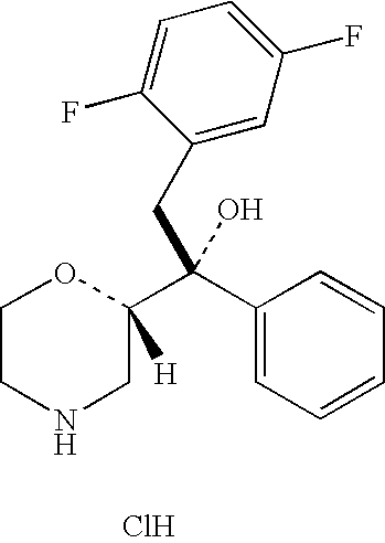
Cl.C1CNCC(C(C2=CC=CC=C2)(CC2=CC(F)=CC=C2F)O)([H])O1
